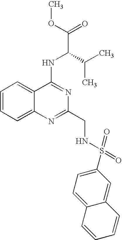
C1=CC=C2C(=C1)C(NC(C(C)C)C(=O)OC)=NC(CNS(C1=CC=C3C(=C1)C=CC=C3)(=O)=O)=N2
